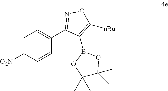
C1=C([O2N])C=CC(C2=NOC([nBu])=C2B2OC(C)(C)C(C)(C)O2)=C1
